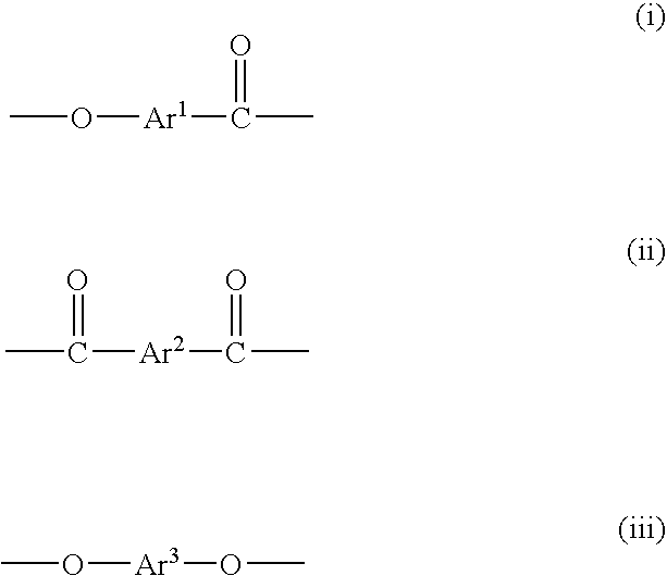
CO[Ar1]C(=O)C.CC([Ar2]C(=O)C)=O.CO[Ar3]OC
